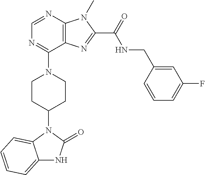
C1=NC2=C(C(N3CCC(N4C5=CC=CC=C5NC4=O)CC3)=N1)N=C(C(NCC1=CC(F)=CC=C1)=O)N2C
